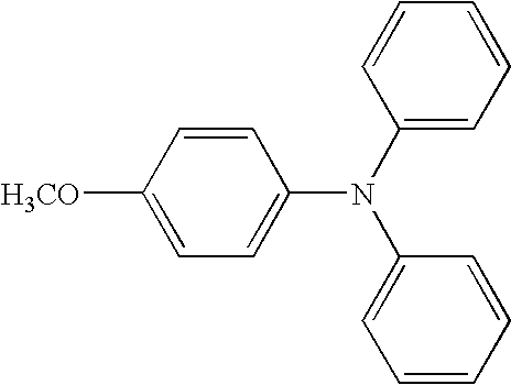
C1=CC([H3CO])=CC=C1N(C1=CC=CC=C1)C1=CC=CC=C1
